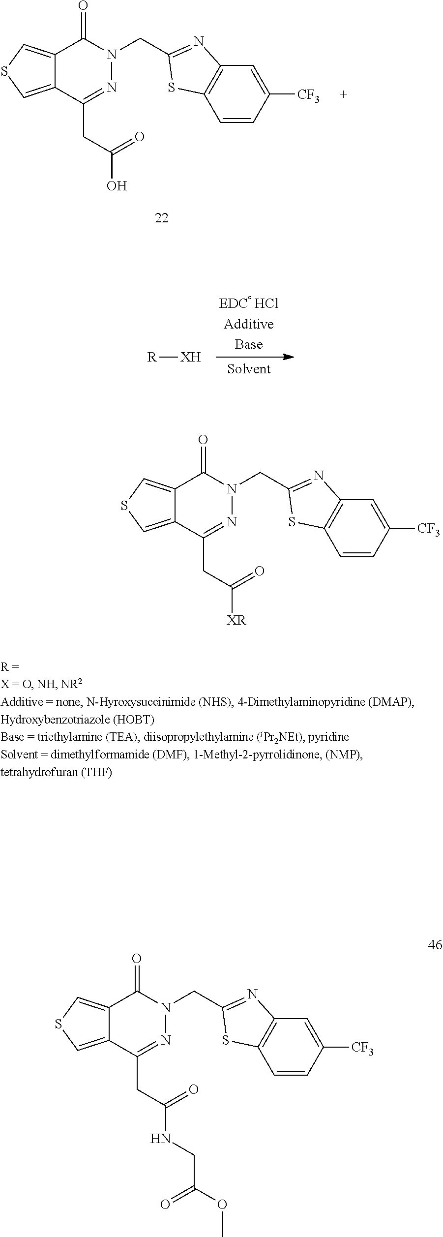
C(N1N=C(CC(O)=O)C2=CSC=C2C1=O)C1=NC2=C(C=CC([CF3])=C2)S1.[R][XH].C(N1N=C(CC([XR])=O)C2=CSC=C2C1=O)C1=NC2=C(C=CC([CF3])=C2)S1.C(N1N=C(CC(NCC(OC)=O)=O)C2=CSC=C2C1=O)C1=NC2=C(C=CC([CF3])=C2)S1
